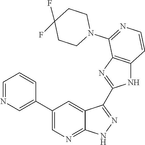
C1=NC=C(C2=CN=C3C(=C2)C(C2=NC4=C(N2)C=CN=C4N2CCC(F)(F)CC2)=NN3)C=C1
